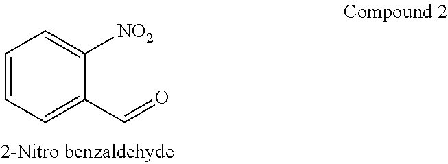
C1=CC=C(C=O)C([NO2])=C1
